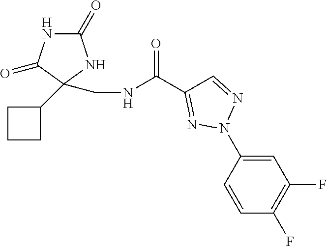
C1CC(C2(CNC(C3=NN(C4=CC(F)=C(F)C=C4)N=C3)=O)C(=O)NC(=O)N2)C1
